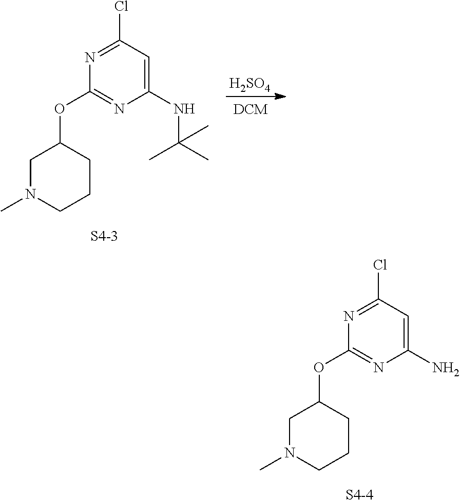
N1=C(Cl)C=C(NC(C)(C)C)N=C1OC1CN(C)CCC1.[S4-3].[H2SO4].N1=C(Cl)C=C(N)N=C1OC1CN(C)CCC1.[S4-4]
